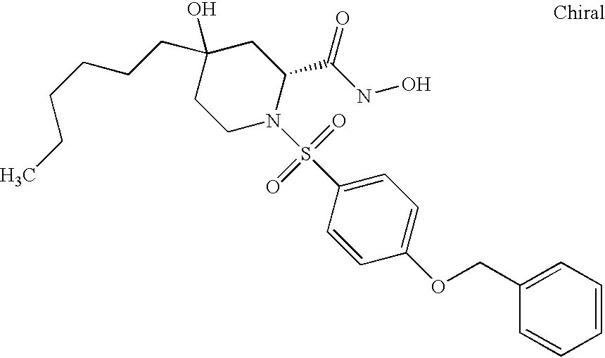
C1(O)(CCCCCC)CCN(S(C2=CC=C(OCC3=CC=CC=C3)C=C2)(=O)=O)C(C(NO)=O)C1
